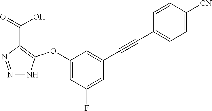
N1=NNC(OC2=CC(F)=CC(C#CC3=CC=C([CN])C=C3)=C2)=C1C(=O)O
